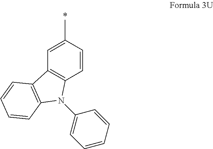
C12=C(C3=C(N1C1=CC=CC=C1)C=CC(C)=C3)C=CC=C2
